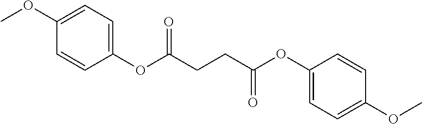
COC1=CC=C(OC(CCC(OC2=CC=C(OC)C=C2)=O)=O)C=C1
